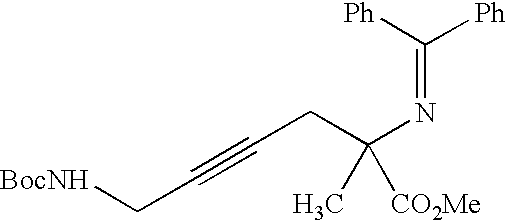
[Ph]C([Ph])=NC(CC#CC[BocNH])([CO2Me])C
